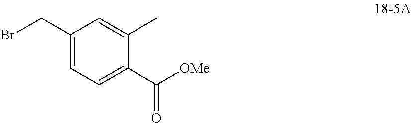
C1(CBr)=CC=C(C(=O)[OMe])C(C)=C1
